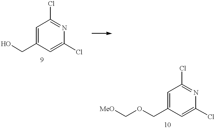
C1=C(CO)C=C(Cl)N=C1Cl.C1=C(COC[MeO])C=C(Cl)N=C1Cl
